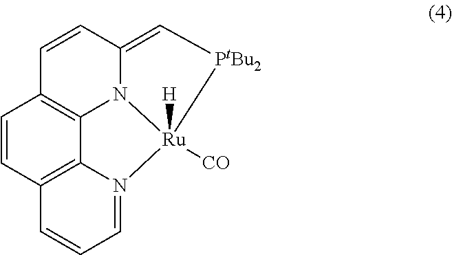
C1=CC2=C3C4=C1C=CC1=C[PtBu2][Ru]([CO])([H])(N3=CC=C2)N41
